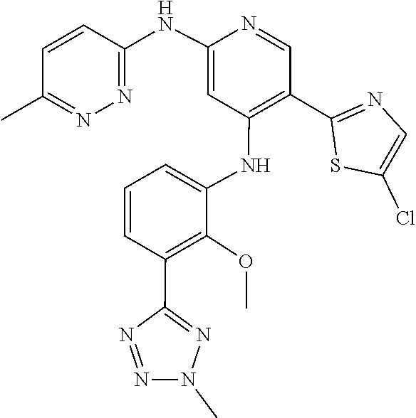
CN1N=NC(C2=C(OC)C(NC3=C(C4=NC=C(Cl)S4)C=NC(NC4=NN=C(C)C=C4)=C3)=CC=C2)=N1
